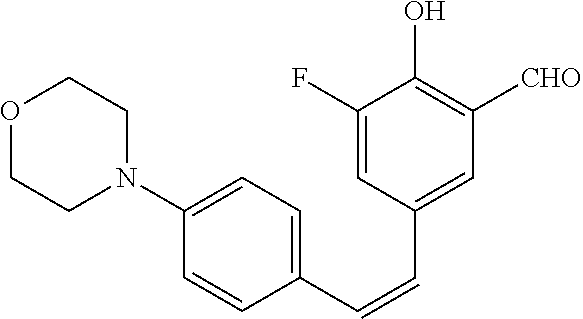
C1(F)=CC(C=CC2=CC=C(N3CCOCC3)C=C2)=CC([CHO])=C1O
